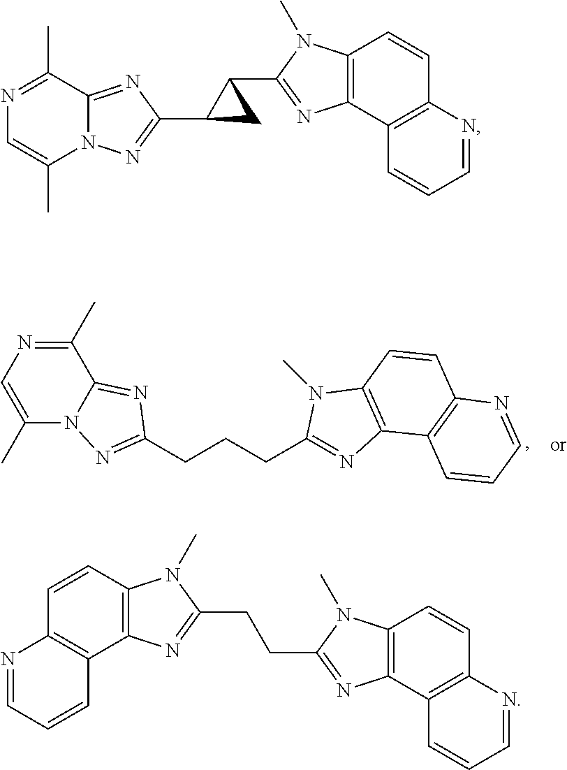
C(CCC1=NC2=C(N1C)C=CC1=C2C=CC=N1)C1=NN2C(C)=CN=C(C)C2=N1.N1=C(C)C2=NC(C3CC3C3=NC4=C(C=CC5=C4C=CC=N5)N3C)=NN2C(C)=C1.C1=CC2=C(C3=C1N=CC=C3)N=C(CCC1=NC3=C(N1C)C=CC1=C3C=CC=N1)N2C
